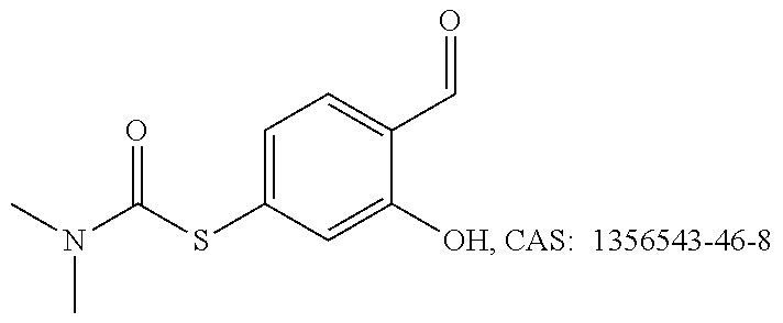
C1=C(SC(=O)N(C)C)C=C([OH])C(C=O)=C1
